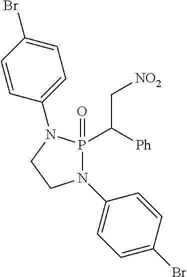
N1(C2=CC=C(Br)C=C2)P(C([Ph])C[NO2])(=O)N(C2=CC=C(Br)C=C2)CC1
